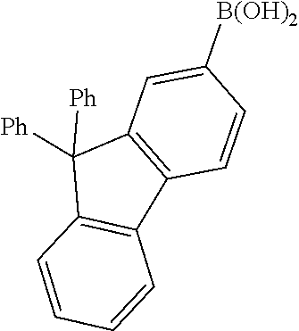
C12=C(C=CC=C1)C([Ph])([Ph])C1=C2C=CC([B(OH)2])=C1
